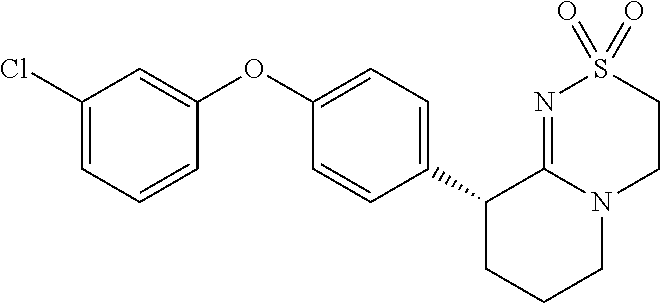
C1(OC2=CC(Cl)=CC=C2)=CC=C(C2CCCN3C2=NS(=O)(=O)CC3)C=C1
